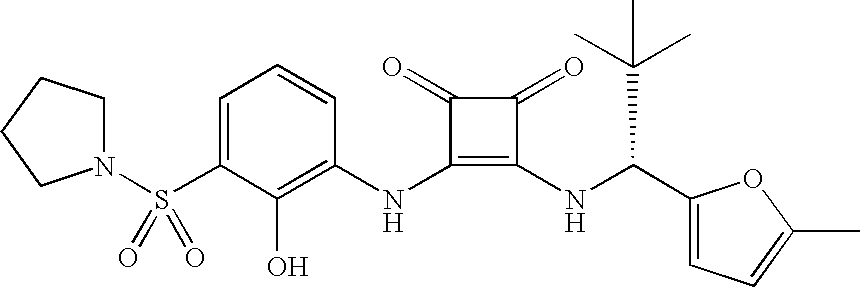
N1(S(=O)(=O)C2=CC=CC(NC3=C(NC(C4=CC=C(C)O4)C(C)(C)C)C(=O)C3=O)=C2O)CCCC1
